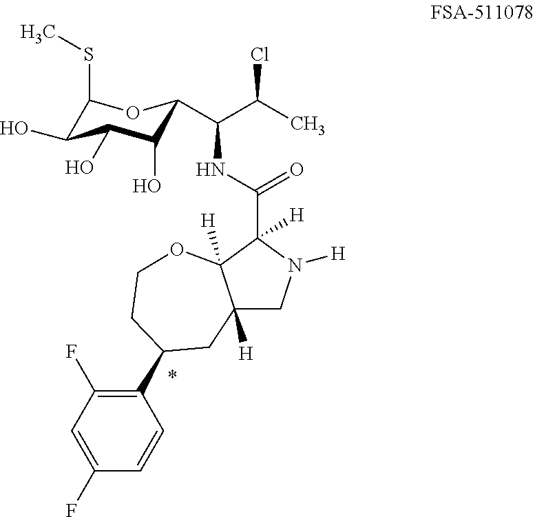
C1(SC)C(O)C(O)C(O)C(C(C(C)Cl)NC(C2([H])C3([H])C([H])(CN2[H])CC(C2=C(F)C=C(F)C=C2)CCO3)=O)O1
